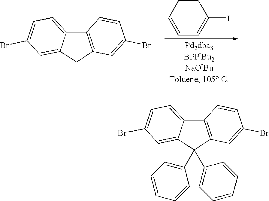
C12=C(C=C(Br)C=C1)CC1=CC(Br)=CC=C21.C1=CC=CC=C1I.C12=C(C=C(Br)C=C1)C(C1=CC=CC=C1)(C1=CC=CC=C1)C1=CC(Br)=CC=C21
